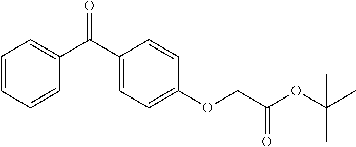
C1=CC=CC(C(C2=CC=C(OCC(OC(C)(C)C)=O)C=C2)=O)=C1
